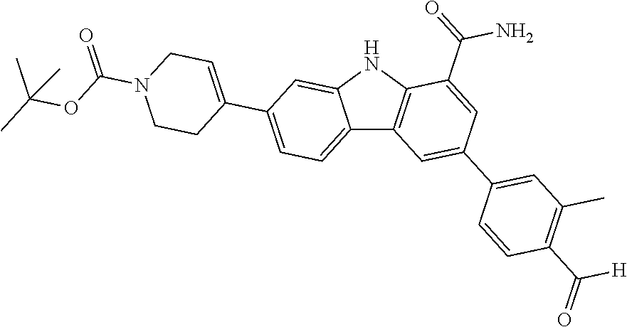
C12=CC=C(C3=CCN(C(=O)OC(C)(C)C)CC3)C=C1NC1=C2C=C(C2=CC(C)=C(C(=O)[H])C=C2)C=C1C(=O)N
